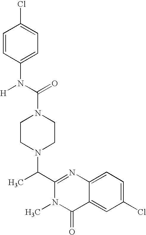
N1(C(N([H])C2=CC=C(Cl)C=C2)=O)CCN(C(C2=NC3=CC=C(Cl)C=C3C(=O)N2C)C)CC1
